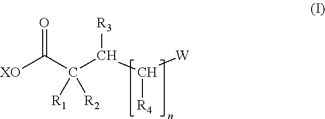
[XO]C(C(C(C([W])[R4])[R3])([R1])[R2])=O
